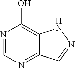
N1=CN=C2C(=C1O)NN=C2
